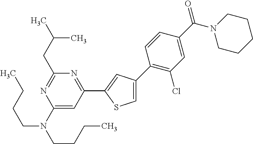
C1(CC(C)C)=NC(N(CCCC)CCCC)=CC(C2=CC(C3=C(Cl)C=C(C(N4CCCCC4)=O)C=C3)=CS2)=N1
